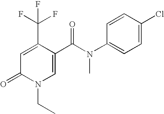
C1=C(C(N(C2=CC=C(Cl)C=C2)C)=O)C(C(F)(F)F)=CC(=O)N1CC
